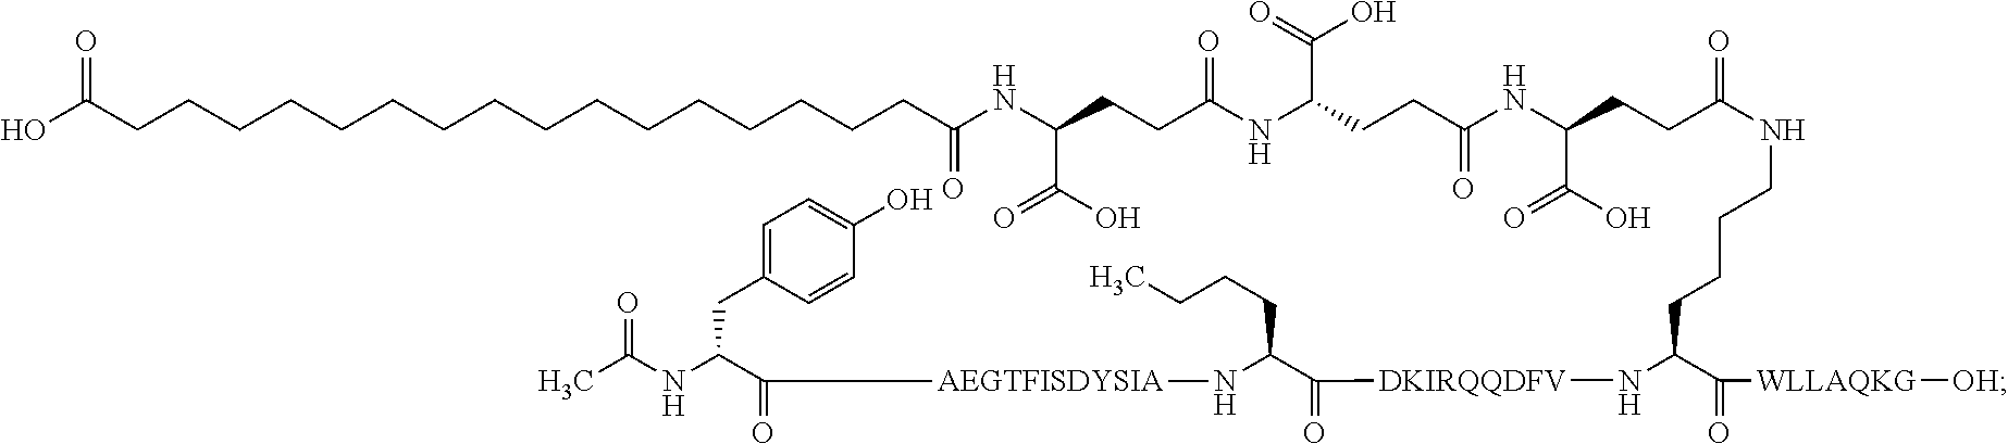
C(C(C(=O)[WLLAQKG][OH])N[DKIRQQDFV]C(C(N[AEGTFISDYSIA]C(=O)C(NC(C)=O)CC1=CC=C(O)C=C1)CCCC)=O)CCCNC(CCC(NC(CCC(NC(CCC(NC(=O)CCCCCCCCCCCCCCCCC(O)=O)C(=O)O)=O)C(O)=O)=O)C(=O)O)=O
